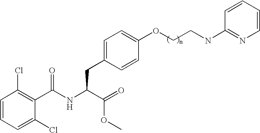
C1=CC=C(Cl)C(C(NC(C(=O)OC)CC2=CC=C(OCCNC3=NC=CC=C3)C=C2)=O)=C1Cl
